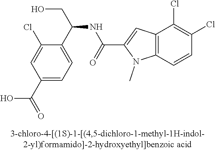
C1(C(O)=O)=CC=C(C(CO)NC(=O)C2=CC3=C(N2C)C=CC(Cl)=C3Cl)C(Cl)=C1
